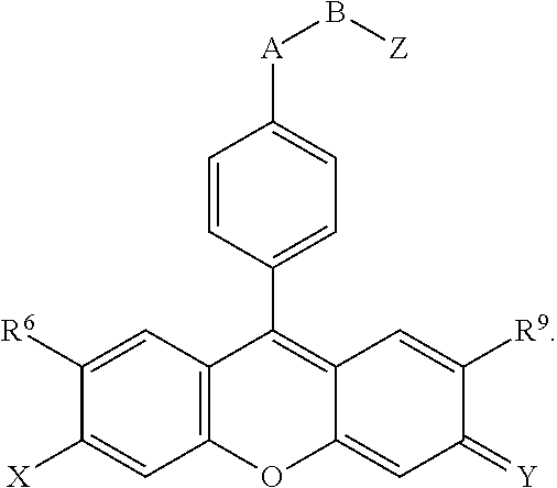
C12=C(OC3=CC(=[Y])C([R9])=CC3=C1C1=CC=C([A]B[Z])C=C1)C=C([X])C([R6])=C2
